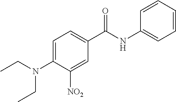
CCN(CC)C1=CC=C(C(NC2=CC=CC=C2)=O)C=C1[NO2]
